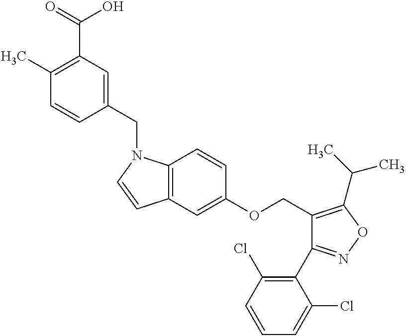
C1(C)=C(C(=O)O)C=C(CN2C3=C(C=C(OCC4=C(C(C)C)ON=C4C4=C(Cl)C=CC=C4Cl)C=C3)C=C2)C=C1
